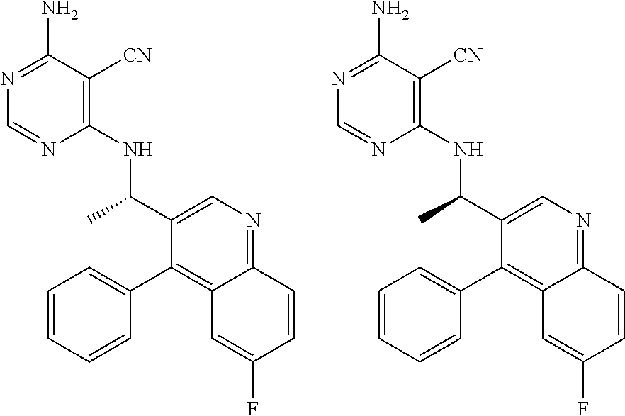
C1(NC(C2=CN=C3C(=C2C2=CC=CC=C2)C=C(F)C=C3)C)=C([CN])C(N)=NC=N1.C1(NC(C2=CN=C3C(=C2C2=CC=CC=C2)C=C(F)C=C3)C)=C([CN])C(N)=NC=N1
